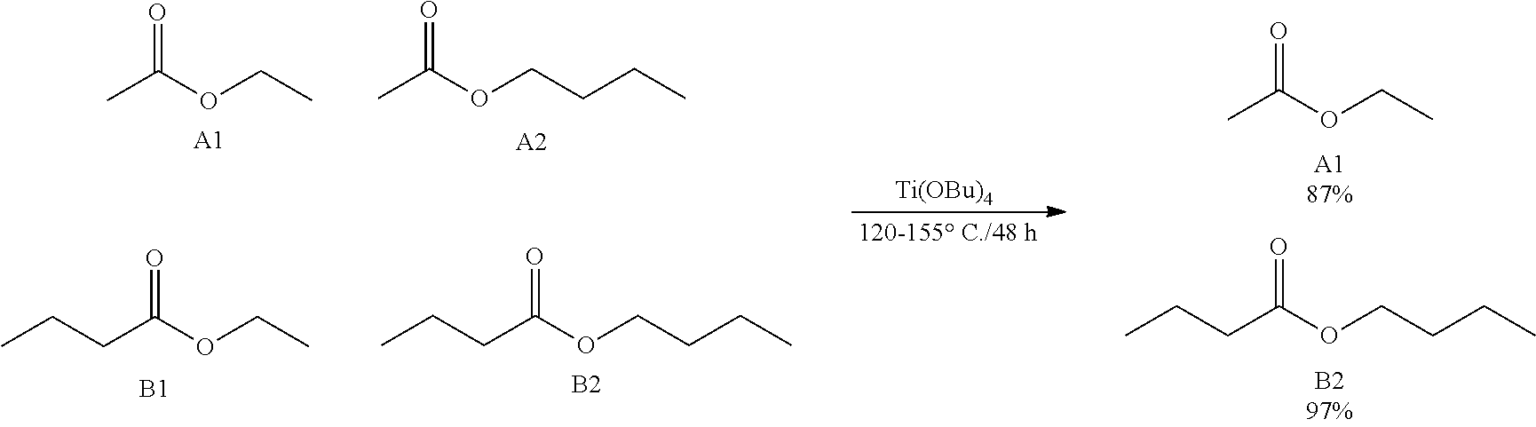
[Ti(OBu)4].CC(OCC)=O.CCCC(OCCCC)=O.CCCC(OCC)=O.[B1].CCCC(OCCCC)=O.[B2].CC(OCC)=O.[A1].CC(OCCCC)=O.[A2]
